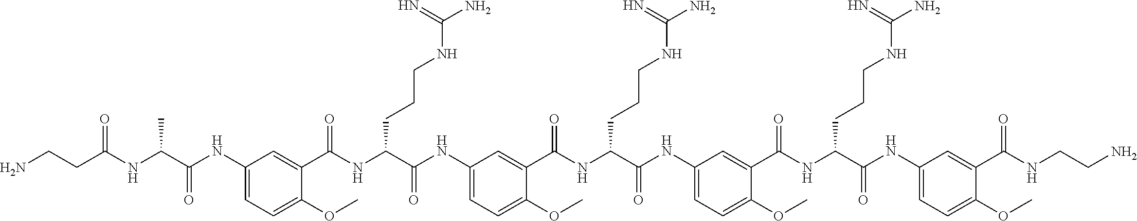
C1(NC(C(NC(CCN)=O)C)=O)=CC=C(OC)C(C(NC(C(NC2=CC=C(OC)C(C(NC(C(NC3=CC=C(OC)C(C(NC(C(NC4=CC=C(OC)C(C(NCCN)=O)=C4)=O)CCCNC(N)=N)=O)=C3)=O)CCCNC(N)=N)=O)=C2)=O)CCCNC(N)=N)=O)=C1
